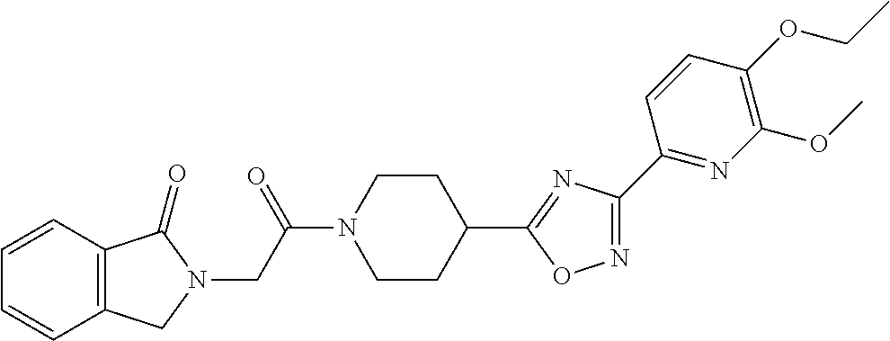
C1=CC2=C(C=C1)CN(CC(=O)N1CCC(C3=NC(C4=NC(OC)=C(OCC)C=C4)=NO3)CC1)C2=O
